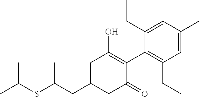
C1(CC(SC(C)C)C)CC(=O)C(C2=C(CC)C=C(C)C=C2CC)=C(O)C1
